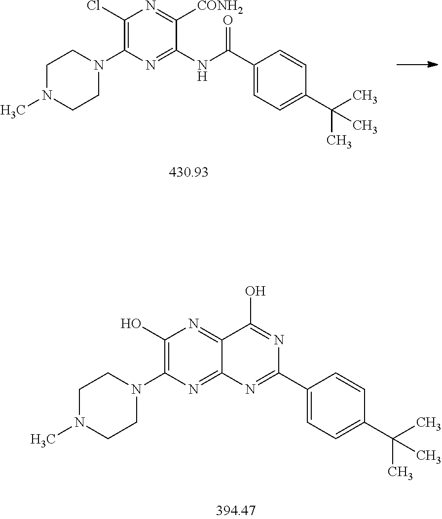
C1(Cl)=C(N2CCN(C)CC2)N=C(NC(=O)C2=CC=C(C(C)(C)C)C=C2)C([CONH2])=N1.C1(O)=C(N2CCN(C)CC2)N=C2C(=N1)C(O)=NC(C1=CC=C(C(C)(C)C)C=C1)=N2
